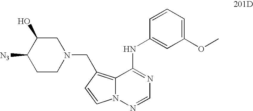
C1(OC)=CC=CC(NC2=NC=NN3C2=C(CN2CC(O)C([N3])CC2)C=C3)=C1
